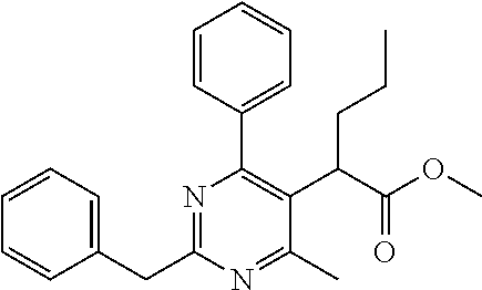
C(C1=CC=CC=C1)C1=NC(C2=CC=CC=C2)=C(C(C(OC)=O)CCC)C(C)=N1
